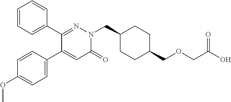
C1=CC=C(C2=NN(CC3CCC(COCC(O)=O)CC3)C(=O)C=C2C2=CC=C(OC)C=C2)C=C1
